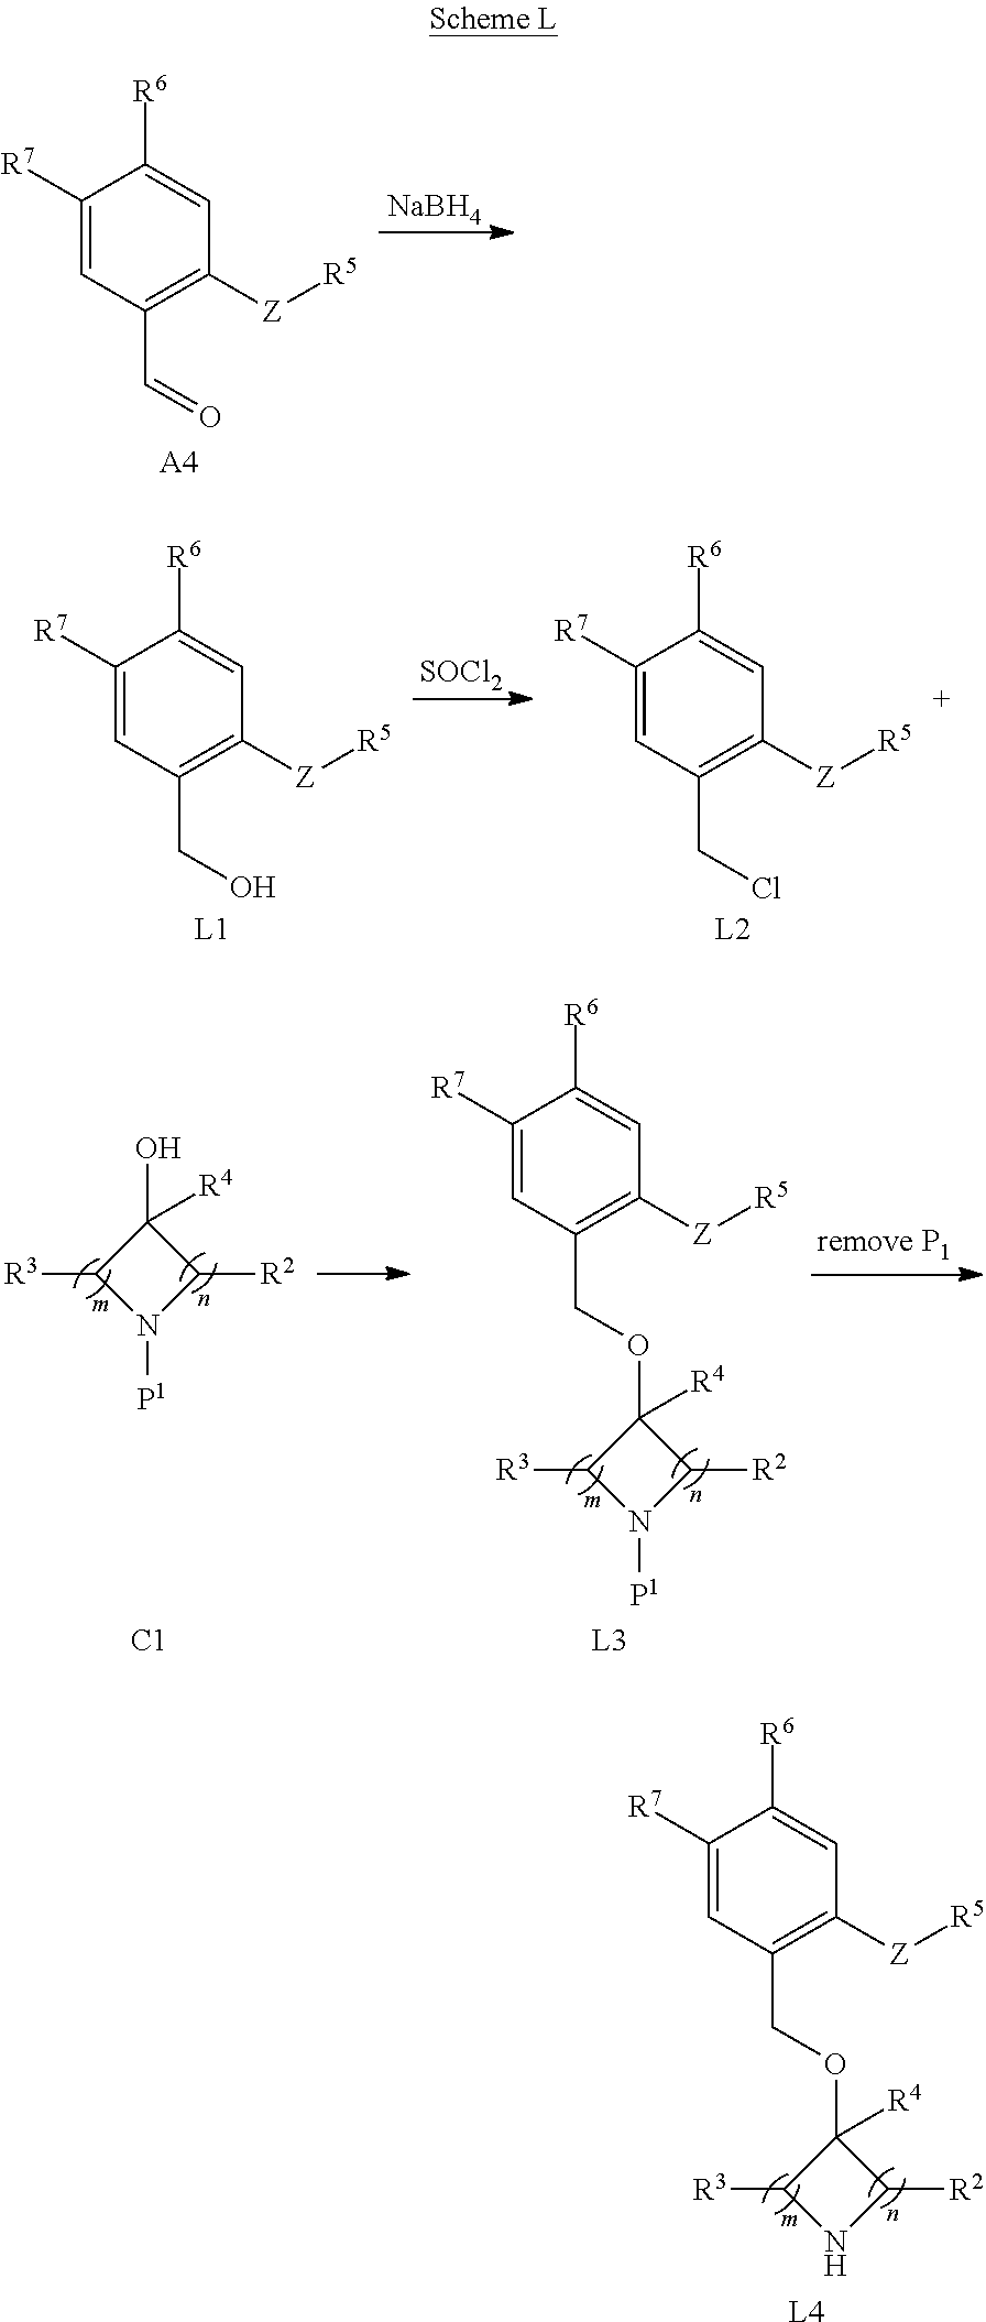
C1([R7])=CC(C=O)=C([Z][R5])C=C1[R6].[A4].[NaBH4].C1([R7])=CC(CO)=C([Z][R5])C=C1[R6].[L1].[SOCl2].C1([R7])=CC(CCl)=C([Z][R5])C=C1[R6].[L2].C1(O)([R4])C([R3])N([P1])C1[R2].[C1].[L3].C1([R4])(OCC2=C([Z][R5])C=C([R6])C([R7])=C2)C([R3])N([P1])C1[R2].[L4].C1([R4])(OCC2=C([Z][R5])C=C([R6])C([R7])=C2)C([R3])NC1[R2]
